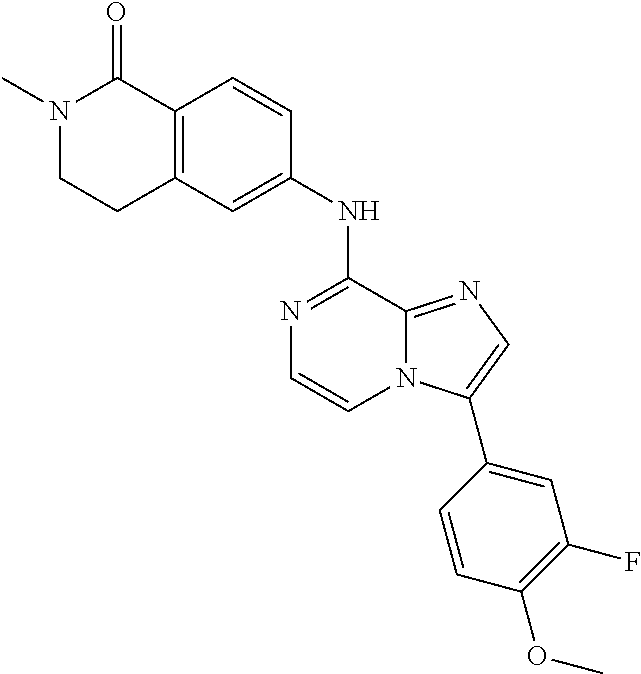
C12=C(C=C(NC3=NC=CN4C3=NC=C4C3=CC(F)=C(OC)C=C3)C=C1)CCN(C)C2=O
